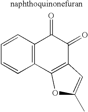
C1=CC2=C(C=C1)C1=C(C(=O)C2=O)C=C(C)O1
